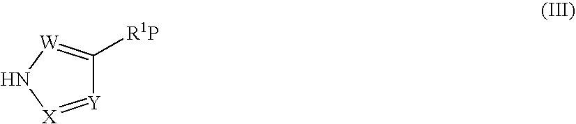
[Y]1=[X]N[W]=C1[R1P]
